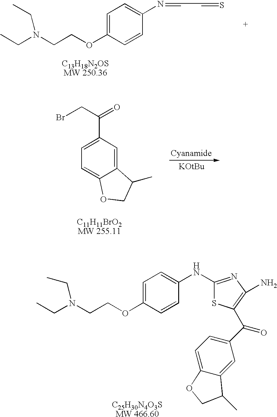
C1(NC2=CC=C(OCCN(CC)CC)C=C2)=NC(N)=C(C(C2=CC=C3C(=C2)C(C)CO3)=O)S1.C(N(CCOC1=CC=C(N=CC=S)C=C1)CC)C.C1=C(C(=O)CBr)C=C2C(=C1)OCC2C
